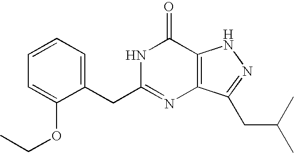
C1=C(CC2=NC3=C(C(=O)N2)NN=C3CC(C)C)C(OCC)=CC=C1
